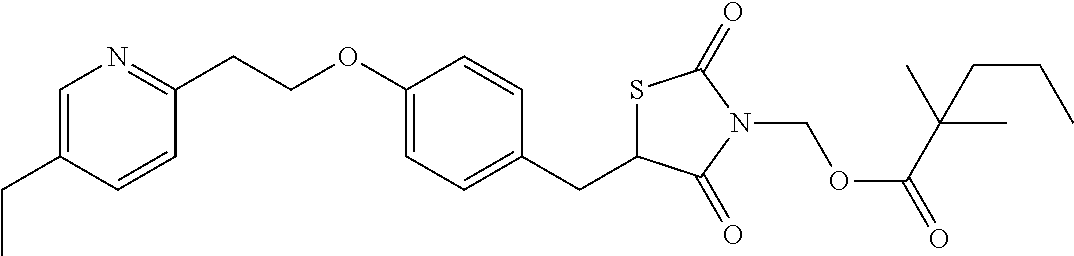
C1=C(CC)C=CC(CCOC2=CC=C(CC3SC(=O)N(COC(=O)C(C)(C)CCC)C3=O)C=C2)=N1
